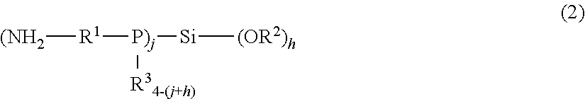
[P)j]([Si][(OR2)h])([R34-(j+h)])[R1][(NH2]
